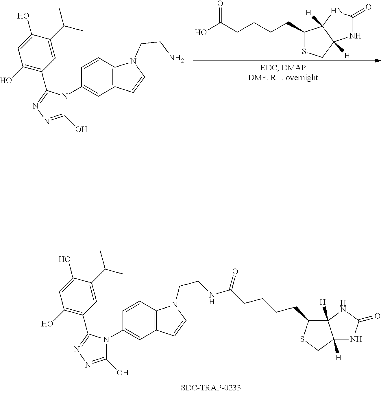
OC(CCCCC1SCC2([H])C1([H])NC(=O)N2)=O.C1(O)=NN=C(C2=C(O)C=C(O)C(C(C)C)=C2)N1C1=CC2=C(C=C1)N(CCN)C=C2.C1(O)=NN=C(C2=C(O)C=C(O)C(C(C)C)=C2)N1C1=CC2=C(C=C1)N(CCNC(CCCCC1C3([H])C([H])(CS1)NC(=O)N3)=O)C=C2
